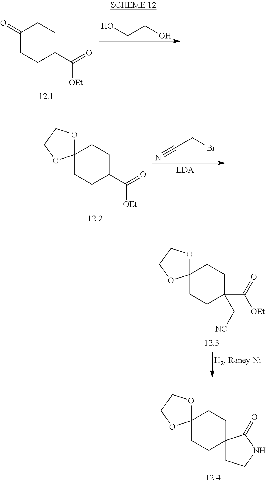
C1(=O)CCC(C(=O)[OEt])CC1.OCCO.C12(CCC(C(=O)[OEt])CC1)OCCO2.N#CCBr.C12(CCC(C(=O)[OEt])(C[NC])CC1)OCCO2.C12(CCC3(CC1)CCNC3=O)OCCO2
